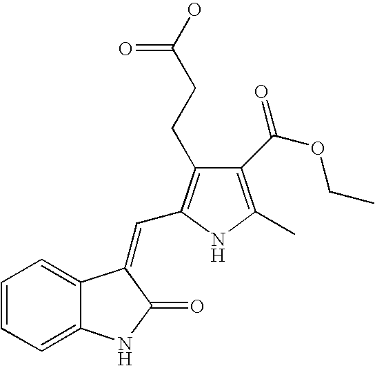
C1=CC=C2C(=C1)C(=CC1=C(CCC(O)=O)C(C(OCC)=O)=C(C)N1)C(=O)N2
